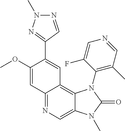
N1=CC(C2=CC3=C4C(=CN=C3C=C2OC)N(C)C(=O)N4C2=C(C)C=NC=C2F)=NN1C
